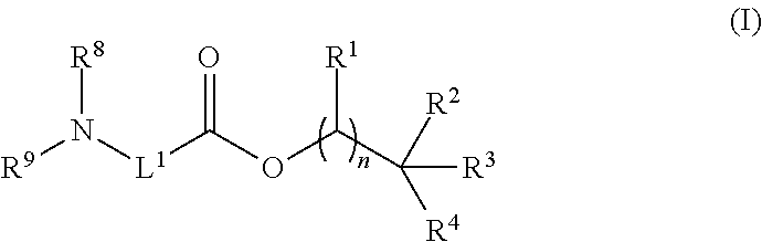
[R9]N([L1]C(OC(C([R2])([R4])[R3])[R1])=O)[R8]
